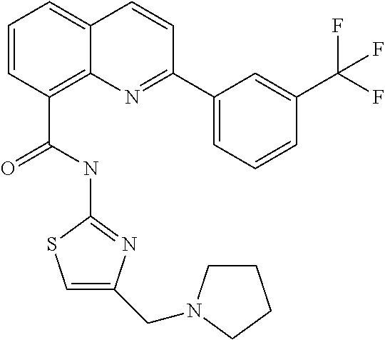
C1=CC(C(NC2=NC(CN3CCCC3)=CS2)=O)=C2C(=C1)C=CC(C1=CC=CC(C(F)(F)F)=C1)=N2
